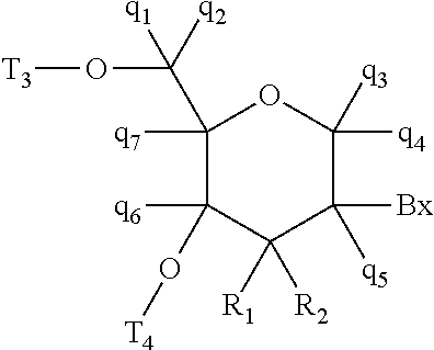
C1([q7])(C([q2])(O[T3])[q1])C(O[T4])([q6])C([R2])([R1])C([Bx])([q5])C([q4])([q3])O1
